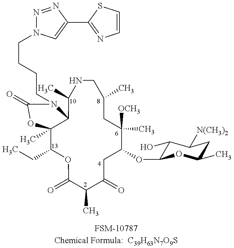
[FSM-10787Chemical Formula:  C39H63N7O9S].C12(C)C(CC)OC(=O)C(C)C(=O)CC(OC3C(O)C([N(CH3)2])CC(C)O3)C(C)([OCH3])CC(C)CNC(C)C1N(CCCCN1N=NC(C3=NC=CS3)=C1)C(=O)O2
